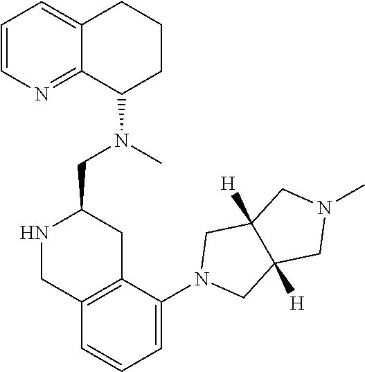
C1=CN=C2C(=C1)CCCC2N(C)CC1NCC2=C(C1)C(N1CC3([H])C([H])(C1)CN(C)C3)=CC=C2
